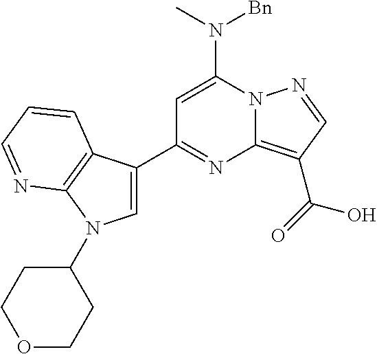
C1=C(N([Bn])C)N2C(=C(C(O)=O)C=N2)N=C1C1=CN(C2CCOCC2)C2=C1C=CC=N2
